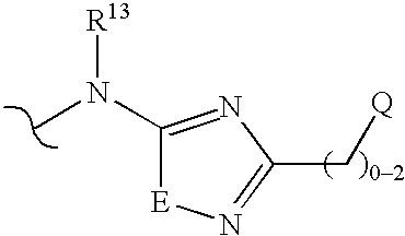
CN(C1=NC(C[Q])=N[E]1)[R13]
